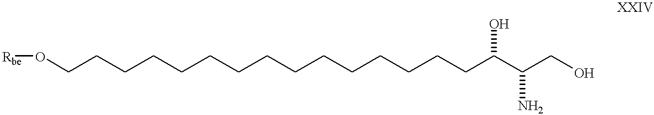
[Rbe]OCCCCCCCCCCCCCCCC(C(CO)N)O
